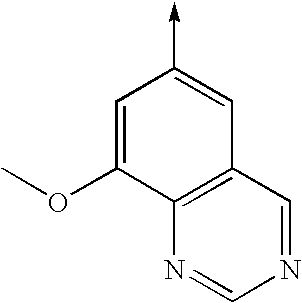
C1=C(OC)C2=C(C=C1->C)C=NC=N2
